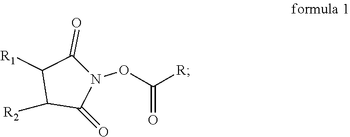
[R]C(ON1C(=O)C([R1])C([R2])C1=O)=O
